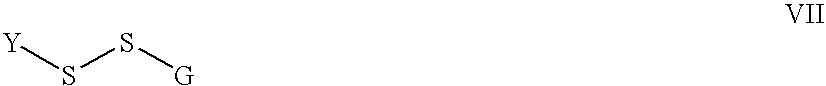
[Y]SS[G]
